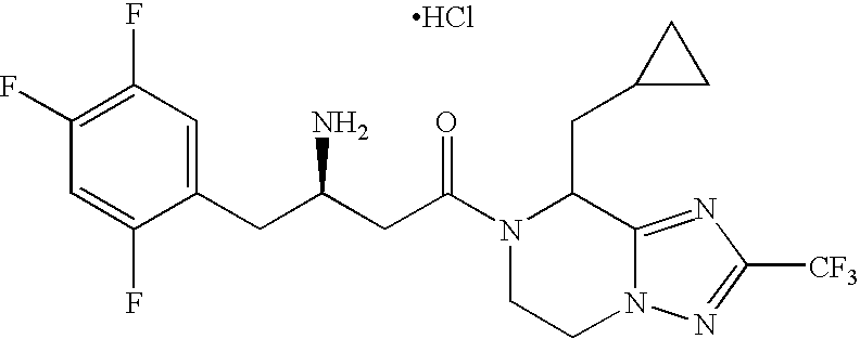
C1(CC(CC(N2CCN3C(=NC([CF3])=N3)C2CC2CC2)=O)N)=CC(F)=C(F)C=C1F.Cl
